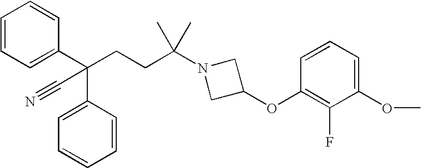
C1=CC=C(C(CCC(N2CC(OC3=C(F)C(OC)=CC=C3)C2)(C)C)(C2=CC=CC=C2)C#N)C=C1
